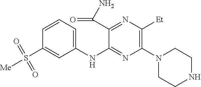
C1(NC2=NC(N3CCNCC3)=C([Et])N=C2C(N)=O)=CC=CC(S([Me])(=O)=O)=C1
